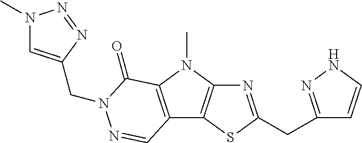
N1=C(CC2=NNC=C2)SC2=C1N(C)C1=C2C=NN(CC2=CN(C)N=N2)C1=O
